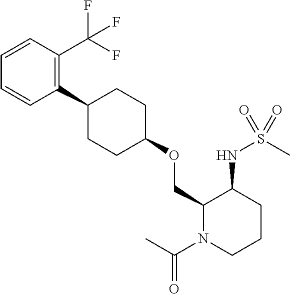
C1(C2CCC(OCC3N(C(C)=O)CCCC3NS(C)(=O)=O)CC2)=C(C(F)(F)F)C=CC=C1
